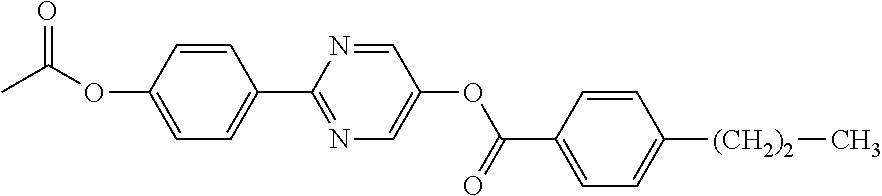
C1=CC(OC(=O)C)=CC=C1C1=NC=C(OC(=O)C2=CC=C([(CH2)2]C)C=C2)C=N1
